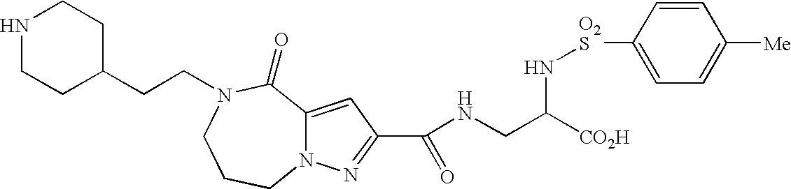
C(NCC([CO2H])N[O2S]C1=CC=C([Me])C=C1)(=O)C1=NN2C(=C1)C(=O)N(CCC1CCNCC1)CCC2
